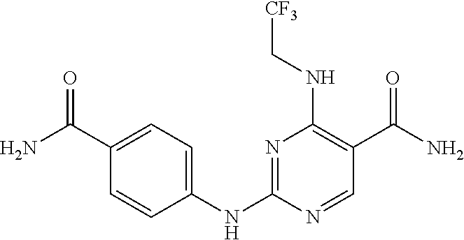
N1=C(NC2=CC=C(C(=O)N)C=C2)N=CC(C(N)=O)=C1NC[CF3]
